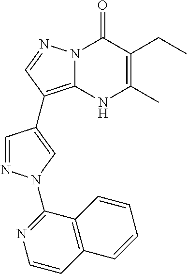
N12C(=C(C3=CN(C4=NC=CC5=C4C=CC=C5)N=C3)C=N1)NC(C)=C(CC)C2=O
